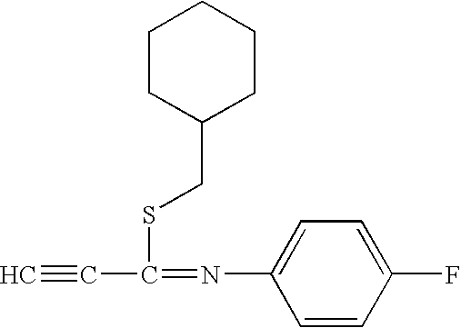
C#CC(=NC1=CC=C(F)C=C1)SCC1CCCCC1
